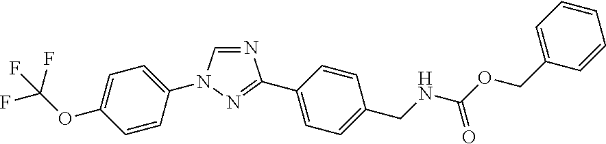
N1=CN(C2=CC=C(OC(F)(F)F)C=C2)N=C1C1=CC=C(CNC(OCC2=CC=CC=C2)=O)C=C1
